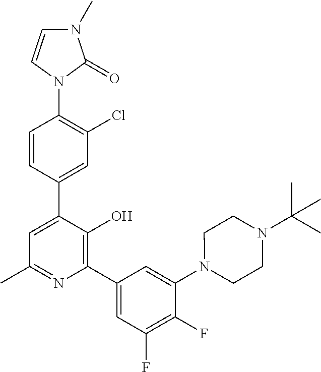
N1(C2=C(Cl)C=C(C3=CC(C)=NC(C4=CC(F)=C(F)C(N5CCN(C(C)(C)C)CC5)=C4)=C3O)C=C2)C(=O)N(C)C=C1
